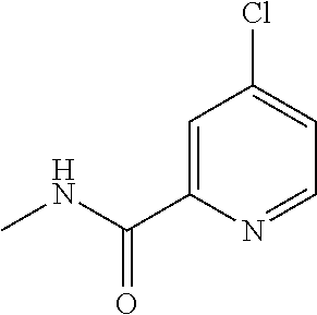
C1=C(C(=O)NC)N=CC=C1Cl
